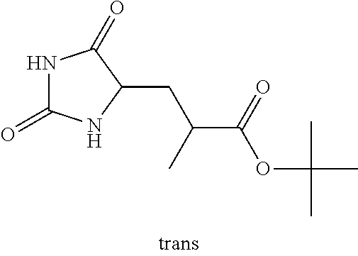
N1C(=O)NC(CC(C)C(OC(C)(C)C)=O)C1=O
